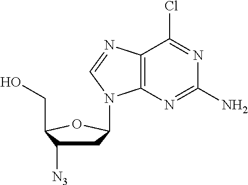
C12=C(N=C(N)N=C1Cl)N(C1CC([N3])C(CO)O1)C=N2
